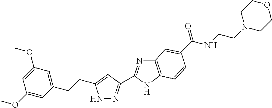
N1N=C(C2=NC3=C(N2)C=CC(C(NCCN2CCOCC2)=O)=C3)C=C1CCC1=CC(OC)=CC(OC)=C1
